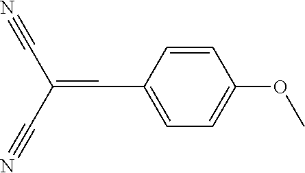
C1=CC(C=C(C#N)C#N)=CC=C1OC
